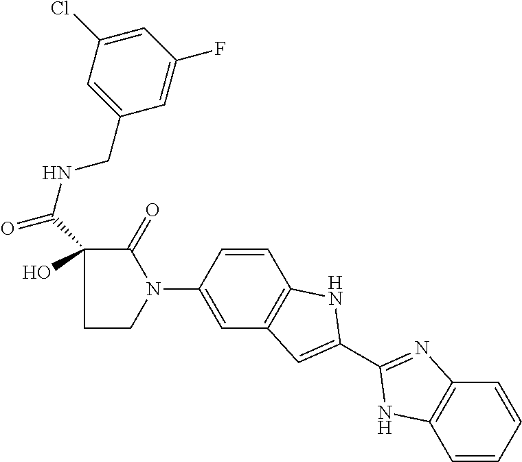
C1(=O)C(C(NCC2=CC(Cl)=CC(F)=C2)=O)(O)CCN1C1=CC2=C(C=C1)NC(C1=NC3=C(C=CC=C3)N1)=C2
